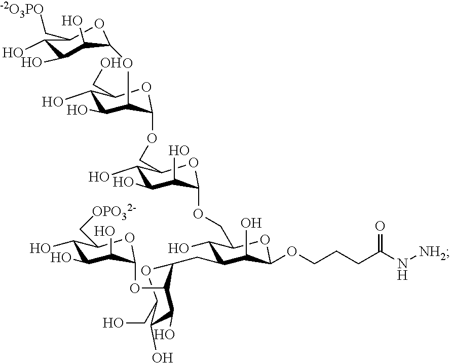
C1(O)C(CC2OC(CO)C(O)C(O)C2OC2OC(C[OPO32-])C(O)C(O)C2O)C(O)C(OCCCC(N[NH2])=O)OC1COC1OC(COC2OC(CO)C(O)C(O)C2OC2OC(C[-2O3PO])C(O)C(O)C2O)C(O)C(O)C1O
